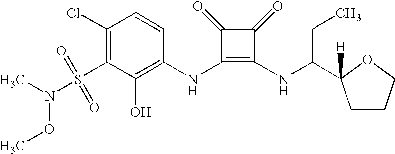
CN(S(C1=C(Cl)C=CC(NC2=C(NC(CC)C3([H])CCCO3)C(=O)C2=O)=C1O)(=O)=O)OC
